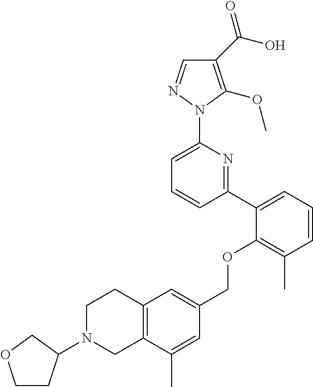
C1(C(O)=O)=C(OC)N(C2=CC=CC(C3=CC=CC(C)=C3OCC3=CC4=C(C(C)=C3)CN(C3CCOC3)CC4)=N2)N=C1
